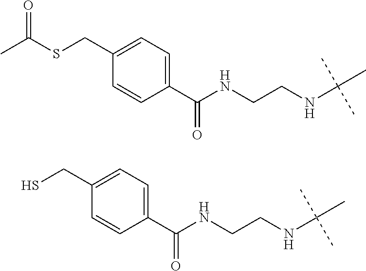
C1(C(NCCNC(C)(C)C)=O)=CC=C(CSC(C)=O)C=C1.C1(C(NCCNC(C)(C)C)=O)=CC=C(CS)C=C1
